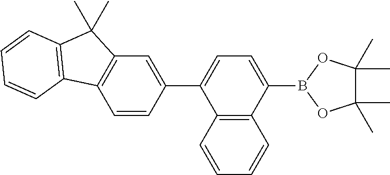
C1=C(B2OC(C)(C)C(C)(C)O2)C2=C(C(C3=CC4=C(C=C3)C3=C(C4(C)C)C=CC=C3)=C1)C=CC=C2
